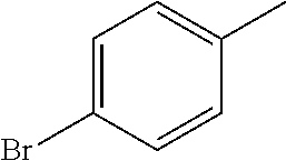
C1=C(Br)C=CC(C)=C1
